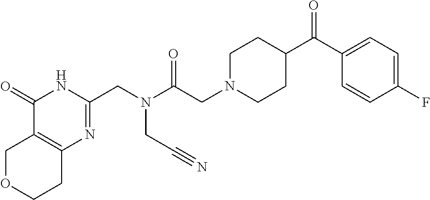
C1=C(F)C=CC(C(C2CCN(CC(=O)N(CC3=NC4=C(C(=O)N3)COCC4)CC#N)CC2)=O)=C1
